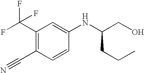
C1(C(F)(F)F)=C(C#N)C=CC(NC(CO)CCC)=C1
